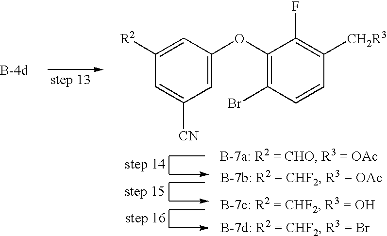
C1=C(OC2=C(Br)C=CC([CH2R3])=C2F)C=C([R2])C=C1[CN]
